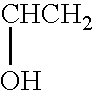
[CHCH2]O
